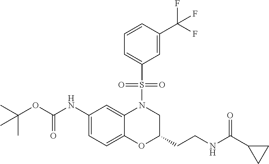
C1(NC(OC(C)(C)C)=O)=CC=C2C(=C1)N(S(C1=CC=CC(C(F)(F)F)=C1)(=O)=O)CC(CCNC(C1CC1)=O)O2
